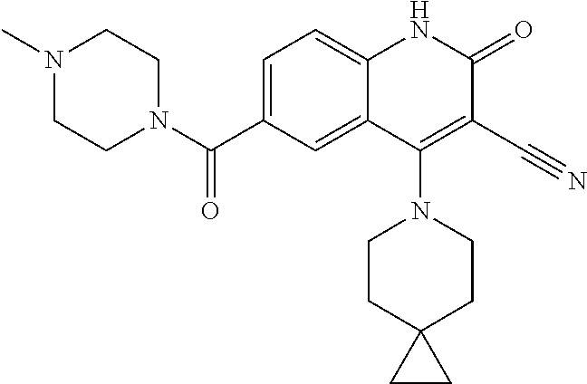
C1=C(C(N2CCN(C)CC2)=O)C=C2C(=C1)NC(=O)C(C#N)=C2N1CCC2(CC1)CC2
